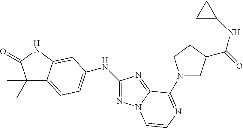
C1(C)(C)C2=CC=C(NC3=NN4C(=N3)C(N3CC(C(NC5CC5)=O)CC3)=NC=C4)C=C2NC1=O
